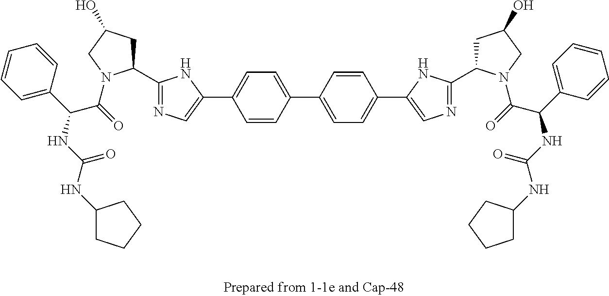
C1=C(C(NC(NC2CCCC2)=O)C(=O)N2C(C3=NC=C(C4=CC=C(C5=CC=C(C6=CN=C(C7CC(O)CN7C(=O)C(C7=CC=CC=C7)NC(=O)NC7CCCC7)N6)C=C5)C=C4)N3)CC(O)C2)C=CC=C1
